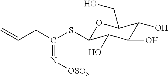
O1C(SC(CC=C)=N[OSO3-])C(O)C(O)C(O)C1CO
